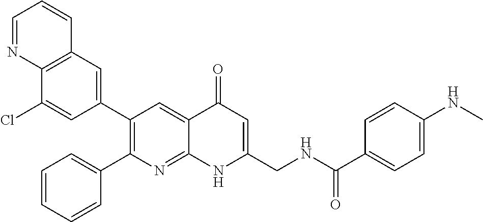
C12=C(C=C(C3=C(C4=CC=CC=C4)N=C4C(=C3)C(=O)C=C(CNC(C3=CC=C(NC)C=C3)=O)N4)C=C1Cl)C=CC=N2
